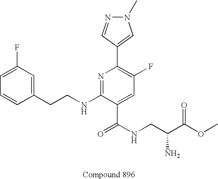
C1=CC(CCNC2=NC(C3=CN(C)N=C3)=C(F)C=C2C(NCC(C(OC)=O)N)=O)=CC(F)=C1
